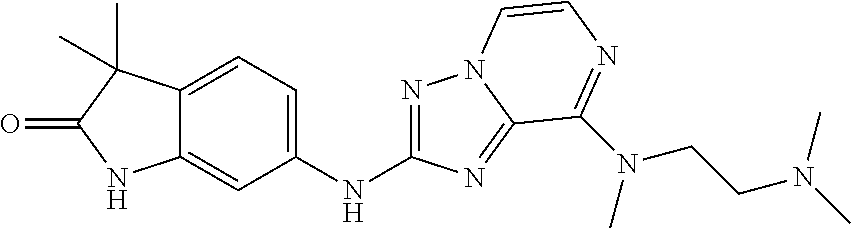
C12=CC(NC3=NN4C(=N3)C(N(CCN(C)C)C)=NC=C4)=CC=C1C(C)(C)C(=O)N2
